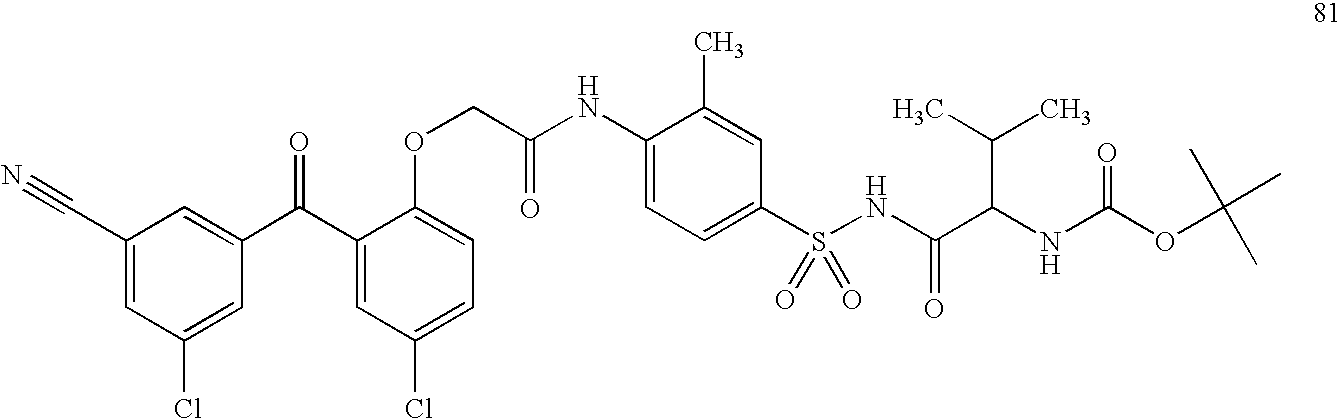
C1(C#N)=CC(Cl)=CC(C(C2=CC(Cl)=CC=C2OCC(NC2=CC=C(S(NC(C(NC(OC(C)(C)C)=O)C(C)C)=O)(=O)=O)C=C2C)=O)=O)=C1
